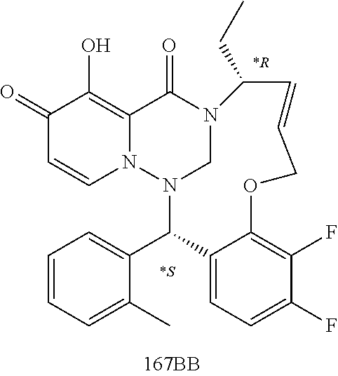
C1(=O)C=CN2C(=C1O)C(=O)N1CN2C(C2=CC=CC=C2C)C2=CC=C(F)C(F)=C2OCC=CC1CC.[*S].[*R]
